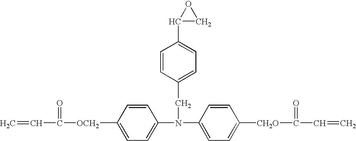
N(C1=CC=C([CH2O]C(=O)C=C)C=C1)(CC1=CC=C(C2CO2)C=C1)C1=CC=C([OCH2]C(=O)C=C)C=C1
